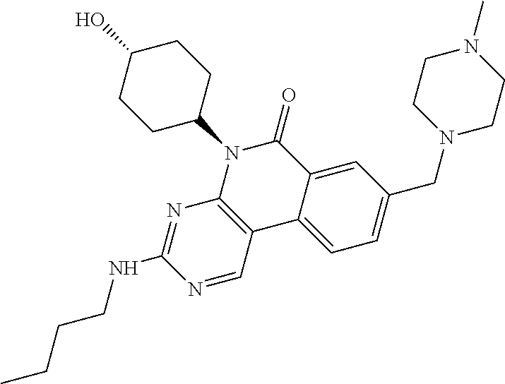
CCCCNC1=NC2=C(C=N1)C1=CC=C(CN3CCN(C)CC3)C=C1C(=O)N2C1CCC(O)CC1
